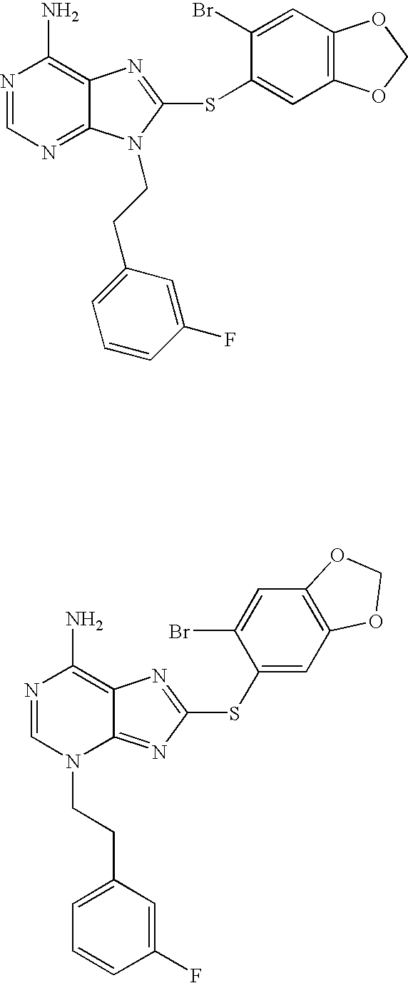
N1=CN=C2C(=C1N)N=C(SC1=CC3=C(C=C1Br)OCO3)N2CCC1=CC=CC(F)=C1.N1=CN(CCC2=CC=CC(F)=C2)C2=NC(SC3=CC4=C(C=C3Br)OCO4)=NC2=C1N
